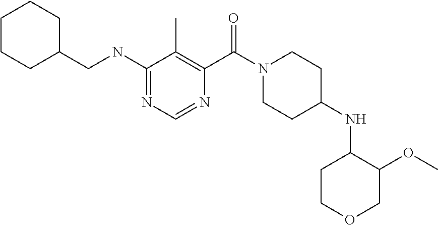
C1(NCC2CCCCC2)=NC=NC(C(N2CCC(NC3CCOCC3OC)CC2)=O)=C1C
